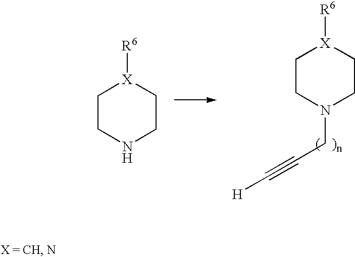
C1CN(CC#C[H])CC[X]1[R6].C1CNCC[X]1[R6]
